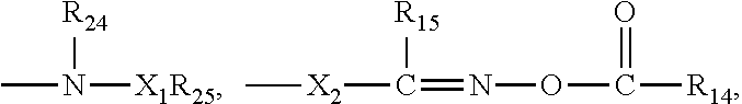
[X2](C([R15])=NOC(=O)[R14])C.CN([R24])[X1R25]
